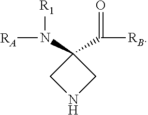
C1NCC1(N([RA])[R1])C([RB])=O
